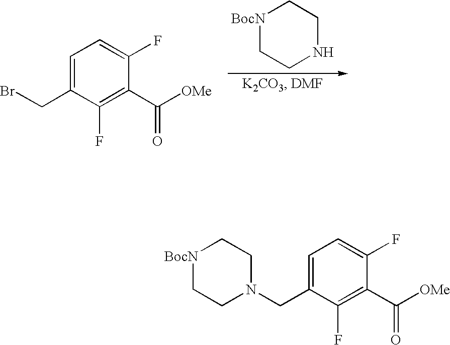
C1=C(CBr)C(F)=C(C([OMe])=O)C(F)=C1.[BocN]1CCNCC1.C1=C(CN2CC[BocN]CC2)C(F)=C(C([OMe])=O)C(F)=C1
